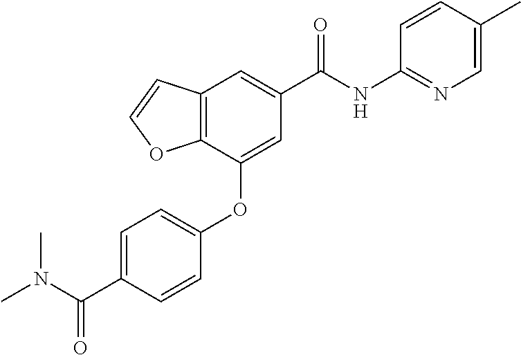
C12=C(C(OC3=CC=C(C(N(C)C)=O)C=C3)=CC(C(NC3=NC=C(C)C=C3)=O)=C1)OC=C2
